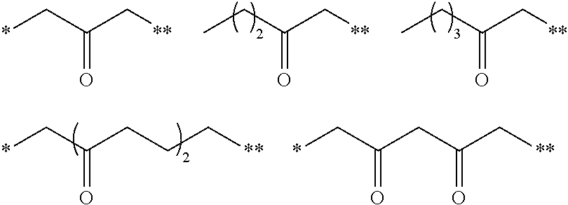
CCC(C[**])=O.CCC(C[**])=O.*CC(C[**])=O.*CC(CCC[**])=O.*CC(CC(C[**])=O)=O
